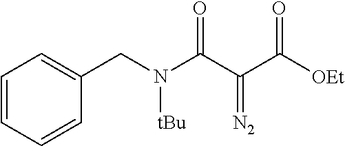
C1=CC=CC(CN(C(C(C([OEt])=O)=[N2])=O)[tBu])=C1
